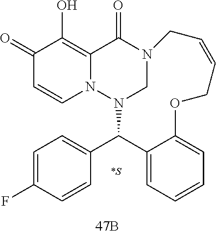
N12CN(C(C3=CC=C(F)C=C3)C3=CC=CC=C3OCC=CC1)N1C=CC(=O)C(O)=C1C2=O
